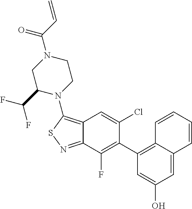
C12=C(N3CCN(C(C=C)=O)CC3C(F)F)SN=C1C(F)=C(C1=C3C(=CC(O)=C1)C=CC=C3)C(Cl)=C2
